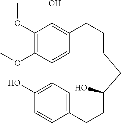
C1(OC)=C(OC)C2=CC(=C1O)CCCCC(O)CCC1=CC2=C(O)C=C1
